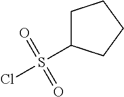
S(Cl)(=O)(=O)C1CCCC1
